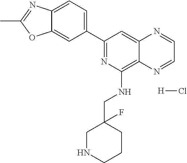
C1(C2=NC(NCC3(F)CNCCC3)=C3C(=C2)N=CC=N3)=CC=C2C(=C1)OC(C)=N2.[H]Cl
